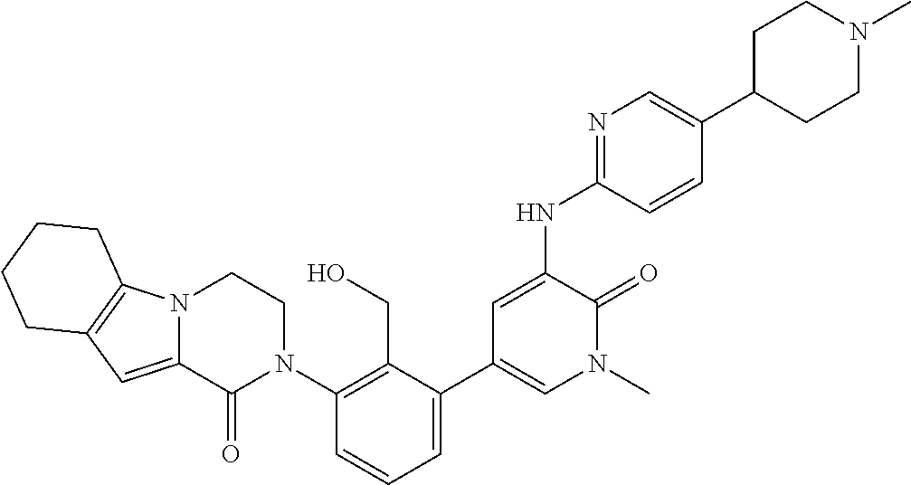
C12=CC3=C(N1CCN(C1=C(CO)C(C4=CN(C)C(=O)C(NC5=NC=C(C6CCN(C)CC6)C=C5)=C4)=CC=C1)C2=O)CCCC3
